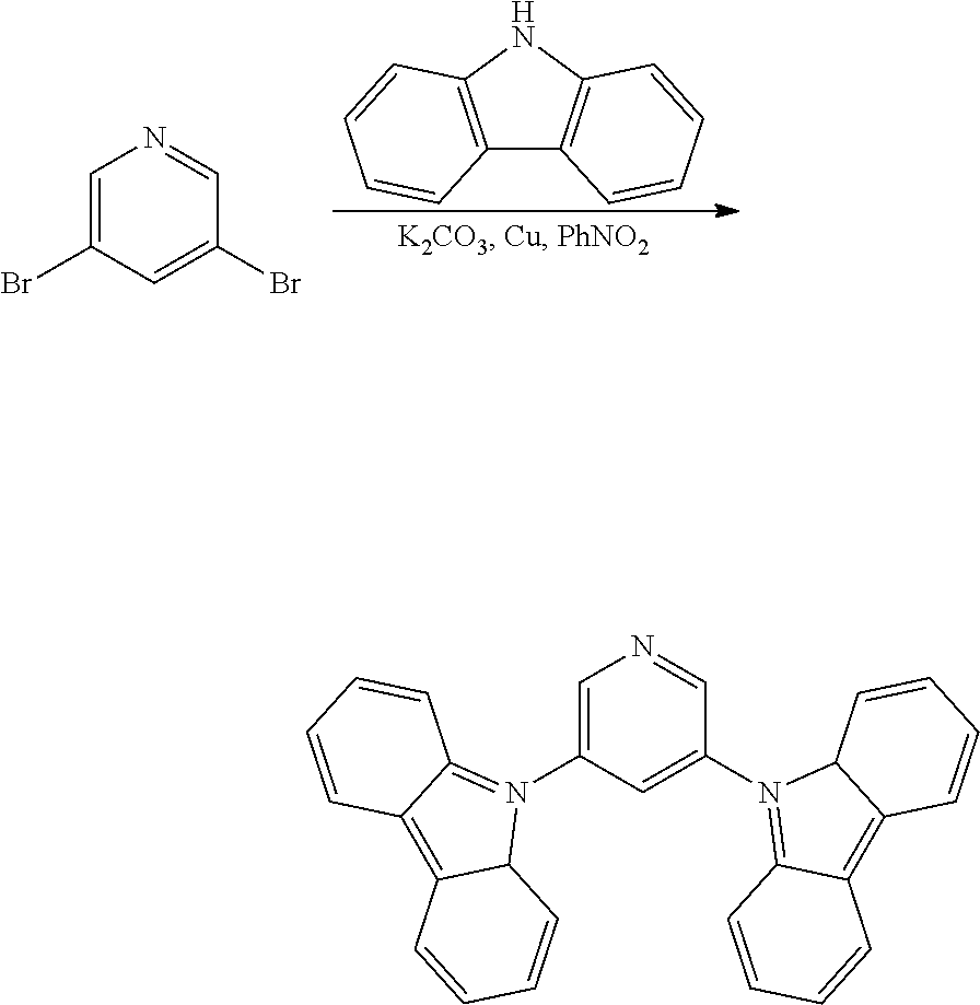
C12=C(NC3=C1C=CC=C3)C=CC=C2.C1=C(Br)C=C(Br)C=N1.C1=C(N2=C3C(=C4C2C=CC=C4)C=CC=C3)C=C(N2=C3C(=C4C2C=CC=C4)C=CC=C3)C=N1
